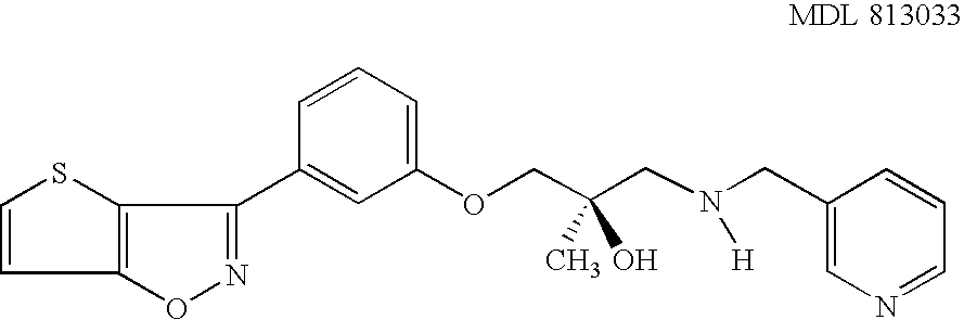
C1=CSC2=C1ON=C2C1=CC(OCC(CN(CC2=CN=CC=C2)[H])(C)O)=CC=C1
